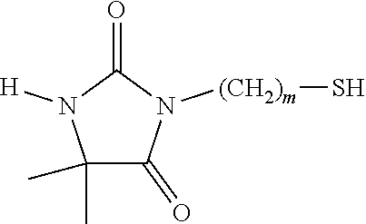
C1(C)(C)C(=O)N([(CH2)m]S)C(=O)N1[H]
